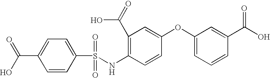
C1=C(C(=O)O)C=CC(S(=O)(=O)NC2=C(C(O)=O)C=C(OC3=CC=CC(C(=O)O)=C3)C=C2)=C1
